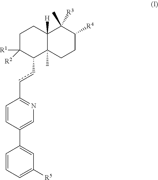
C1C([R1])([R2])C(ccC2=NC=C(C3=CC([R5])=CC=C3)C=C2)C2(C)C([H])(C1)C(C)([R3])C([R4])CC2
